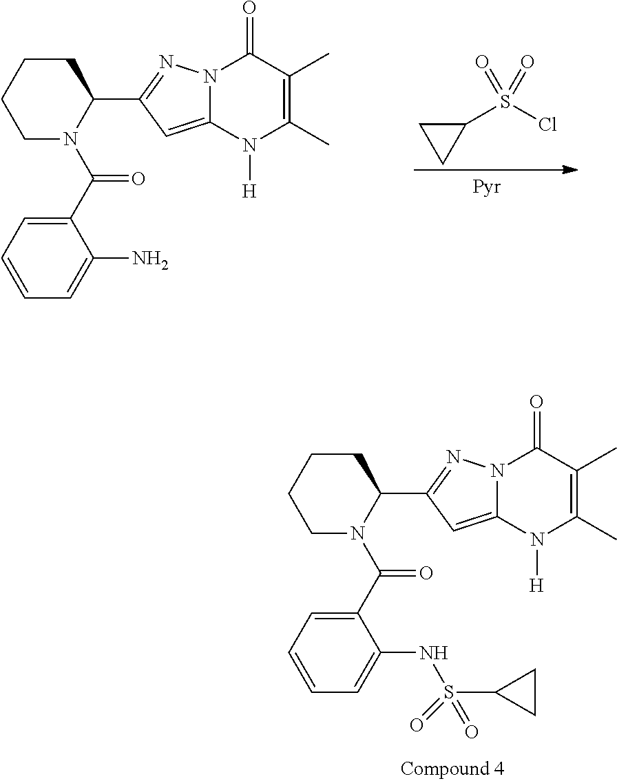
C1CN(C(C2=CC=CC=C2N)=O)C(C2=NN3C(=C2)N([H])C(C)=C(C)C3=O)CC1.C1CC1S(Cl)(=O)=O.C1CN(C(C2=CC=CC=C2NS(C2CC2)(=O)=O)=O)C(C2=NN3C(=C2)N([H])C(C)=C(C)C3=O)CC1
